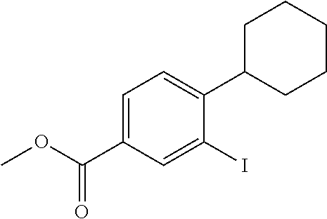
C1=C(C(OC)=O)C=C(I)C(C2CCCCC2)=C1
